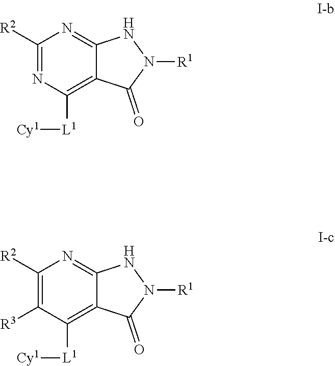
C1([R2])=NC([L1][Cy1])=C2C(=N1)NN([R1])C2=O.C1([R2])=C([R3])C([L1][Cy1])=C2C(=N1)NN([R1])C2=O
